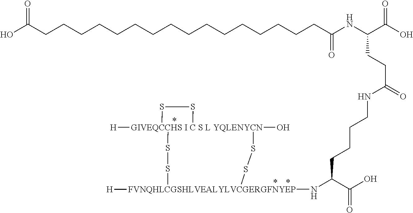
[GIVEQCCHS I C S L YQLENYCN]12([H])(O)(SS[FVNQHLCGSHLVEALYLVCGERGFNYEP]([H])(NC(C(O)=O)CCCCNC(CCC(NC(CCCCCCCCCCCCCCCCC(O)=O)=O)C(O)=O)=O)SS1)SS2
